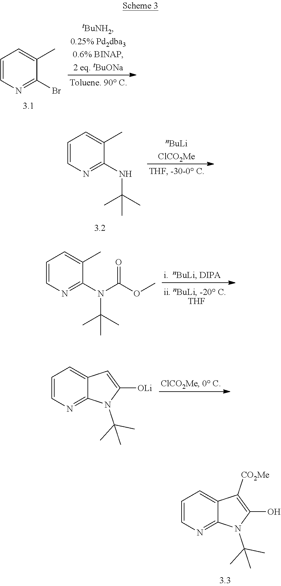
C1=CN=C(Br)C(C)=C1.C1=CN=C(NC(C)(C)C)C(C)=C1.[THF].C1=CN=C(N(C(C)(C)C)C(OC)=O)C(C)=C1.C1=CN=C2C(=C1)C=C([OLi])N2C(C)(C)C.C1=CN=C2C(=C1)C([CO2Me])=C(O)N2C(C)(C)C
